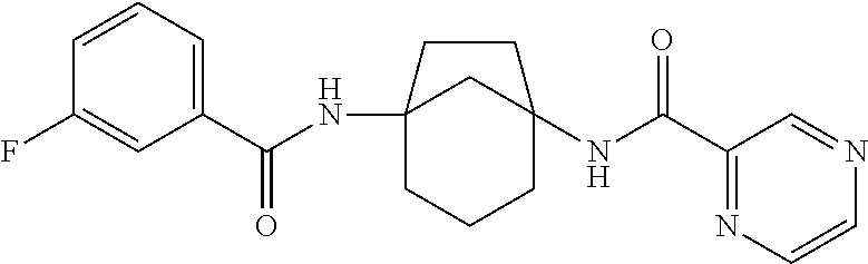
C12(NC(C3=CC=CC(F)=C3)=O)CCCC(NC(C3=NC=CN=C3)=O)(C1)CC2
